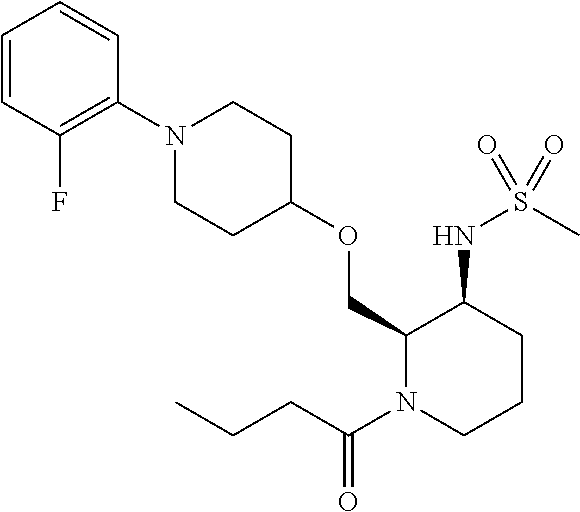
C1=CC(F)=C(N2CCC(OCC3N(C(CCC)=O)CCCC3NS(=O)(C)=O)CC2)C=C1
